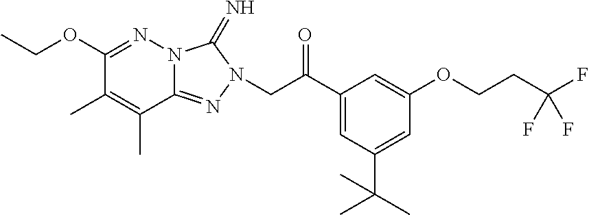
C(OC1=NN2C(=NN(CC(C3=CC(C(C)(C)C)=CC(OCCC(F)(F)F)=C3)=O)C2=N)C(C)=C1C)C
